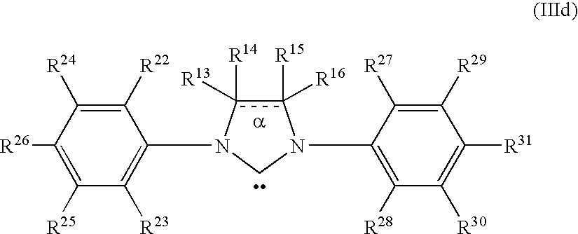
C1([R22])=C([R24])C([R26])=C([R25])C([R23])=C1N1c([R14])([R13])c([R15])([R16])N(C2=C([R28])C([R30])=C([R31])C([R29])=C2[R27])C1
